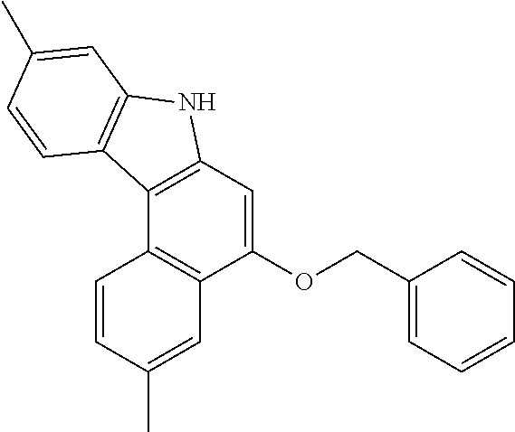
C1(OCC2=CC=CC=C2)=CC2=C(C3=C1C=C(C)C=C3)C1=C(N2)C=C(C)C=C1
